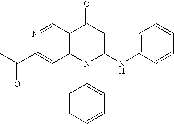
C1(C(=O)C)=CC2=C(C=N1)C(=O)C=C(NC1=CC=CC=C1)N2C1=CC=CC=C1
